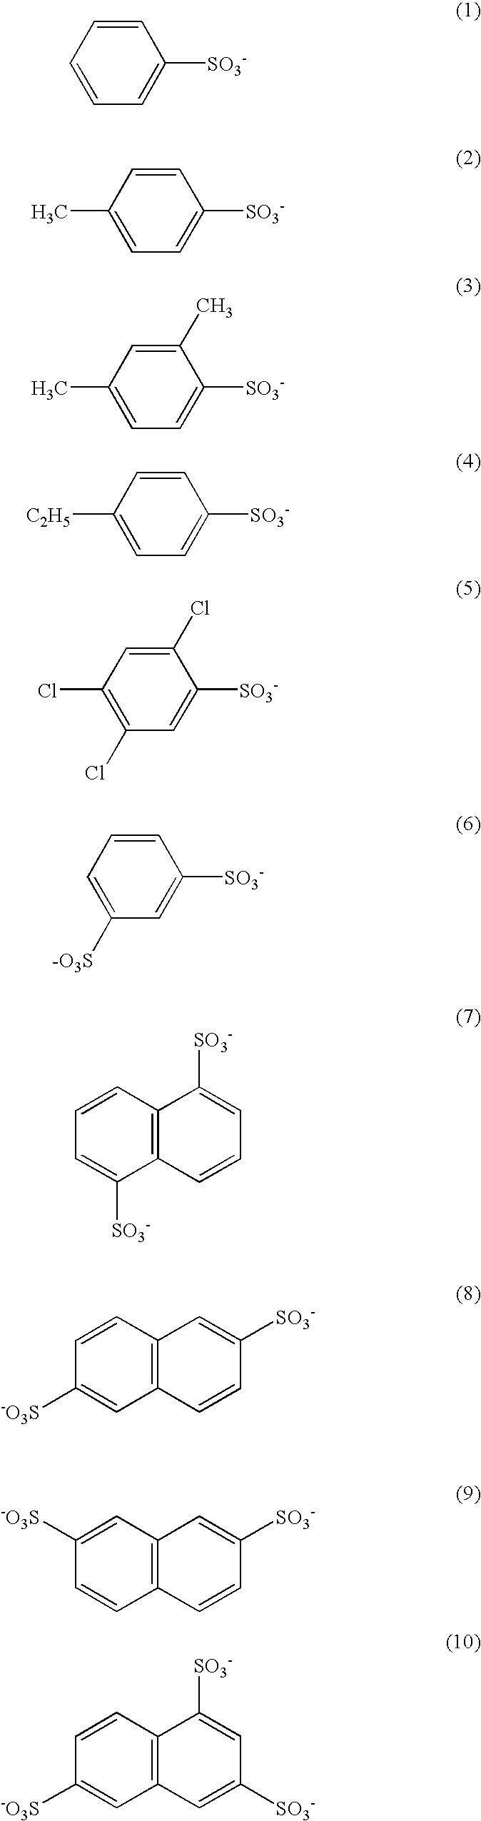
C1=CC=CC([SO3-])=C1.C1=C(C)C=CC([SO3-])=C1.C1=C(C)C=C(C)C([SO3-])=C1.C1=C([C2H5])C=CC([SO3-])=C1.C1(Cl)=C(Cl)C=C(Cl)C([SO3-])=C1.C1([-O3S])=CC=CC([SO3-])=C1.C1=CC2=C(C([SO3-])=C1)C=CC=C2[SO3-].C1=CC2=C(C=C1[-O3S])C=CC([SO3-])=C2.C1([-O3S])=CC2=C(C=C1)C=CC([SO3-])=C2.C1=CC2=C(C=C1[-O3S])C=C([SO3-])C=C2[SO3-]
